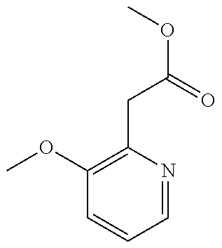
C1(OC)=C(CC(=O)OC)N=CC=C1
